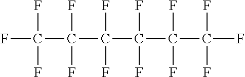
FC(C(C(C(C(C(F)(F)F)(F)F)(F)F)(F)F)(F)F)(F)F
